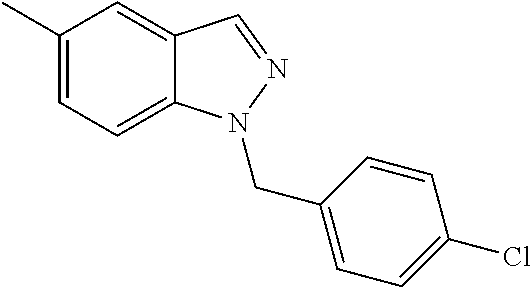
C1(C)=CC=C2C(=C1)C=NN2CC1=CC=C(Cl)C=C1
